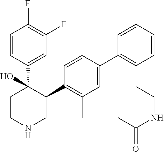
C1(C2=C(C)C=C(C3=C(CCNC(C)=O)C=CC=C3)C=C2)C(C2=CC(F)=C(F)C=C2)(O)CCNC1
